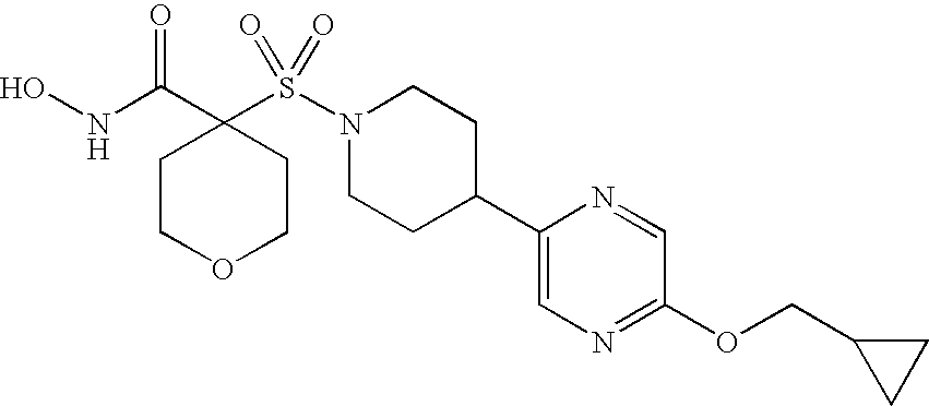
ONC(C1(S(N2CCC(C3=CN=C(OCC4CC4)C=N3)CC2)(=O)=O)CCOCC1)=O
